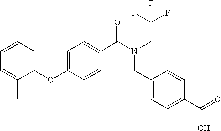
C1(OC2=CC=C(C(N(CC(F)(F)F)CC3=CC=C(C(=O)O)C=C3)=O)C=C2)=CC=CC=C1C
